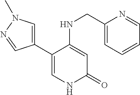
C1=C(NCC2=CC=CC=N2)C(C2=CN(C)N=C2)=CNC1=O
